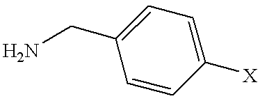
C1(CN)=CC=C([X])C=C1
